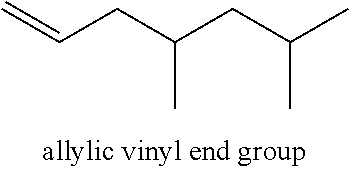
C=CCC(CC(C)C)C
